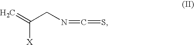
C=C(CN=C=S)[X]
